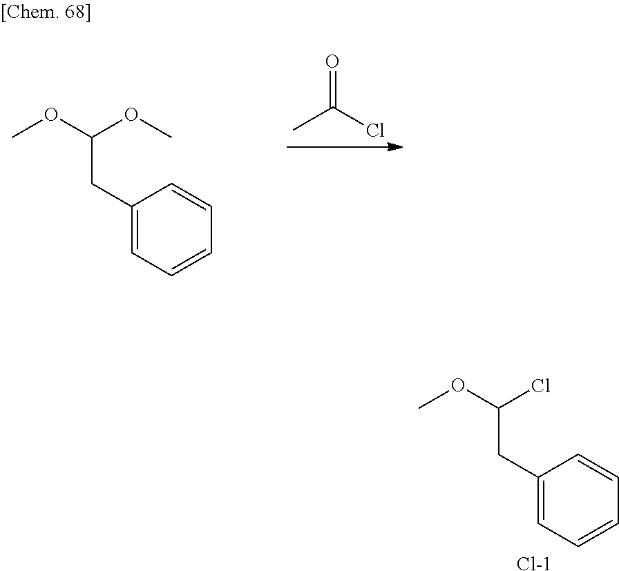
COC(OC)CC1=CC=CC=C1.CC(Cl)=O.COC(Cl)CC1=CC=CC=C1.[Cl-]
